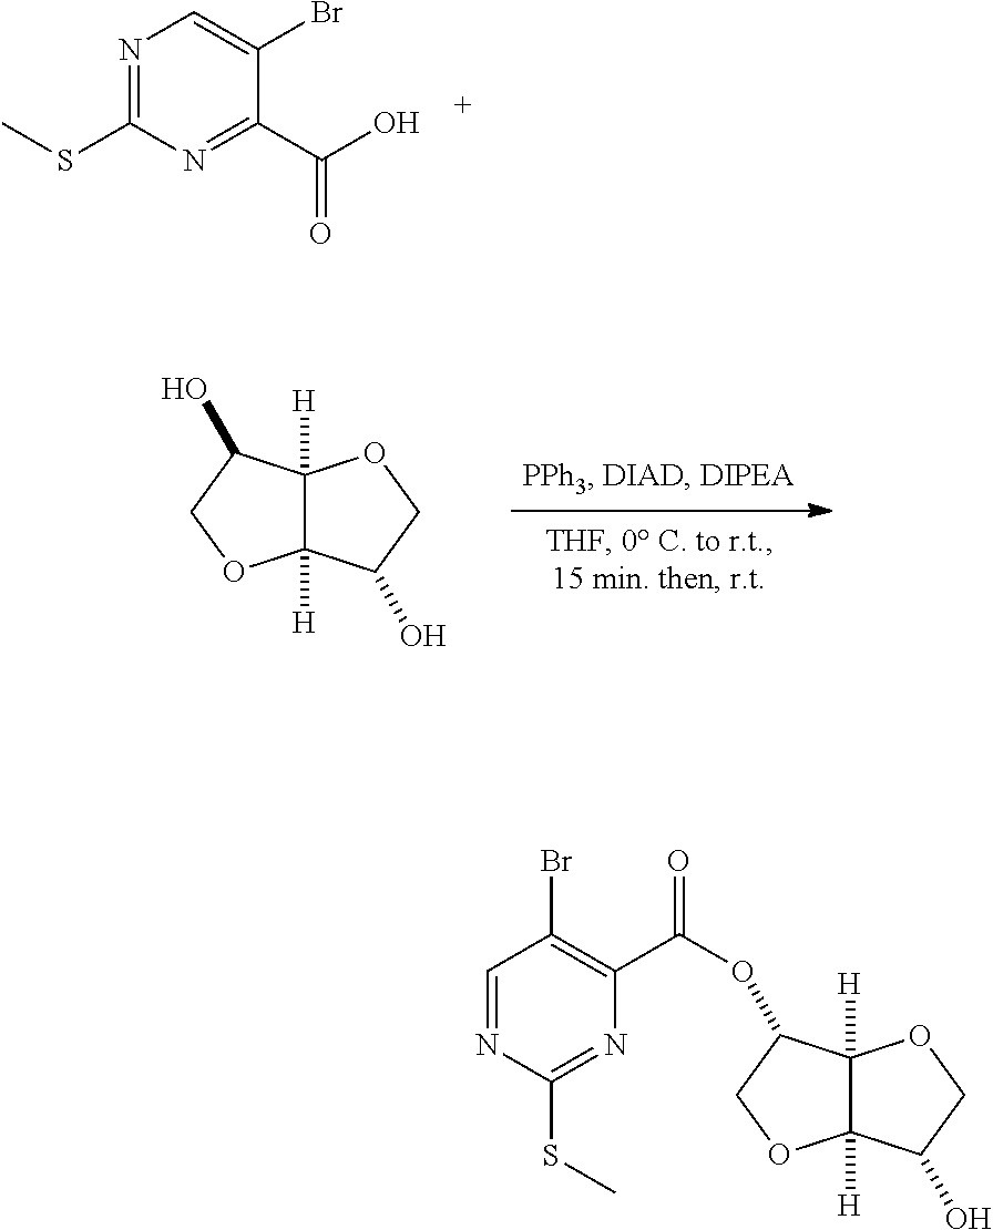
N1=C(SC)N=C(C(O)=O)C(Br)=C1.C12([H])C([H])(C(O)CO1)OCC2O.C12([H])C([H])(C(OC(=O)C3=C(Br)C=NC(SC)=N3)CO1)OCC2O
